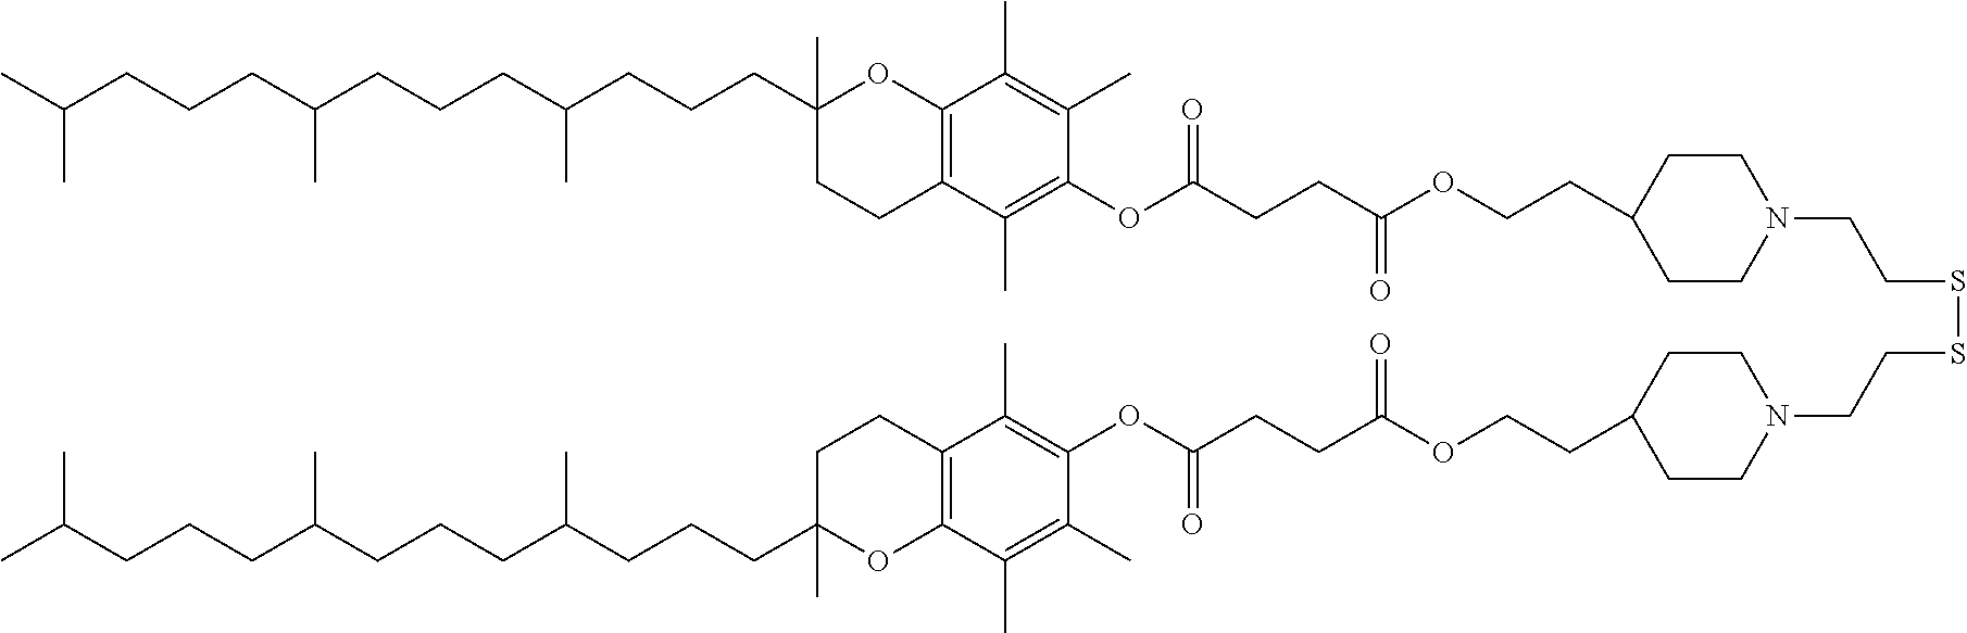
C12=C(C(C)=C(OC(CCC(OCCC3CCN(CCSSCCN4CCC(CCOC(CCC(OC5=C(C)C6=C(C(C)=C5C)OC(C)(CCCC(CCCC(CCCC(C)C)C)C)CC6)=O)=O)CC4)CC3)=O)=O)C(C)=C1C)CCC(C)(CCCC(CCCC(CCCC(C)C)C)C)O2
